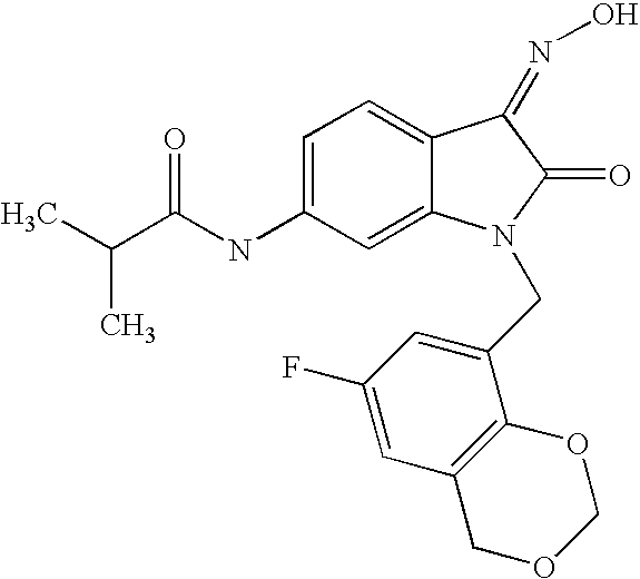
C1=C(NC(C(C)C)=O)C=C2C(=C1)C(=NO)C(=O)N2CC1=CC(F)=CC2=C1OCOC2
